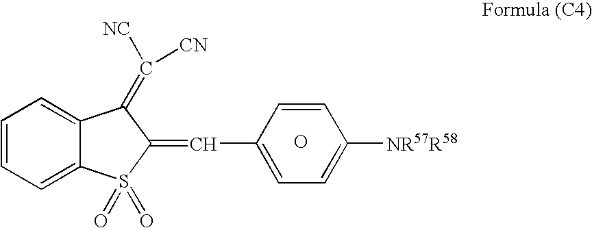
O.C1(C=C2S(=O)(=O)C3=CC=CC=C3C2=C([NC])[CN])=CC=C([NR57R58])C=C1
